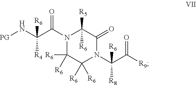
[PG]NC(C(N1C([R6])([R6])C([R6])([R6])N(C(C([R9])=O)([R6])[R8])C(=O)C1([R5])[R6])=O)([R6])[R4]
